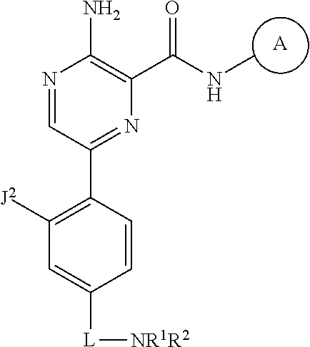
[A].N1=CC(C2=C([J2])C=C([L][NR1R2])C=C2)=NC(C(NC)=O)=C1N
